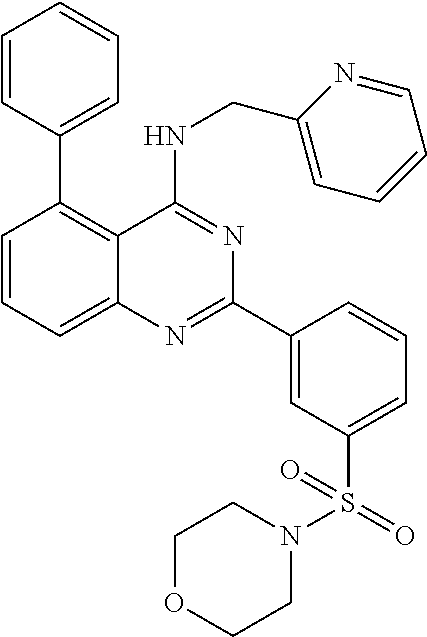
C1=CC(C2=C3C(=CC=C2)N=C(C2=CC(S(=O)(N4CCOCC4)=O)=CC=C2)N=C3NCC2=CC=CC=N2)=CC=C1
